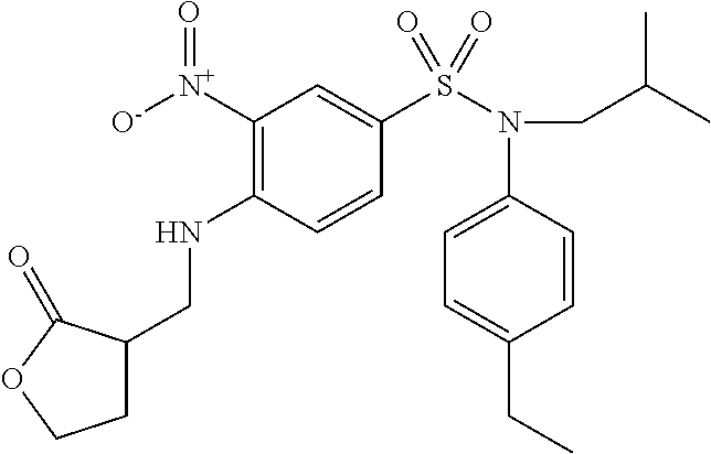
C1([N+](=O)[O-])=C(NCC2CCOC2=O)C=CC(S(N(CC(C)C)C2=CC=C(CC)C=C2)(=O)=O)=C1
